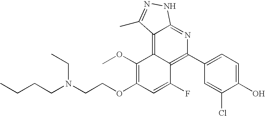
C1(OC)=C(OCCN(CC)CCCC)C=C(F)C2=C(C3=CC=C(O)C(Cl)=C3)N=C3C(=C12)C(C)=NN3
